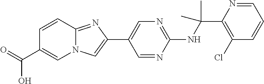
C1(NC(C2=C(Cl)C=CC=N2)(C)C)=NC=C(C2=CN3C(=N2)C=CC(C(=O)O)=C3)C=N1
